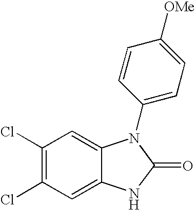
C1(Cl)=C(Cl)C=C2C(=C1)N(C1=CC=C([OMe])C=C1)C(=O)N2
